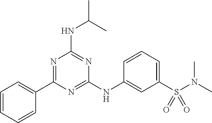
N(C(C)C)C1=NC(NC2=CC(S(N(C)C)(=O)=O)=CC=C2)=NC(C2=CC=CC=C2)=N1
